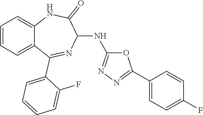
C1=CC=C2C(=C1)NC(=O)C(NC1=NN=C(C3=CC=C(F)C=C3)O1)N=C2C1=CC=CC=C1F
